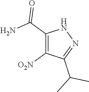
N1C(C(N)=O)=C([O2N])C(C(C)C)=N1
